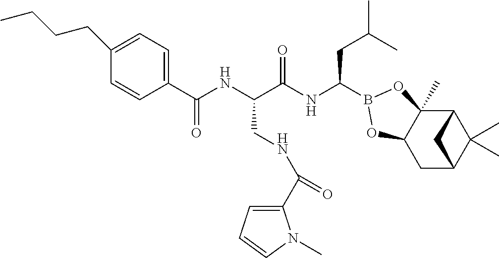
C1(CCCC)=CC=C(C(NC(C(NC(CC(C)C)B2OC3(C)C4C(C)(C)C(CC3O2)C4)=O)CNC(C2=CC=CN2C)=O)=O)C=C1
